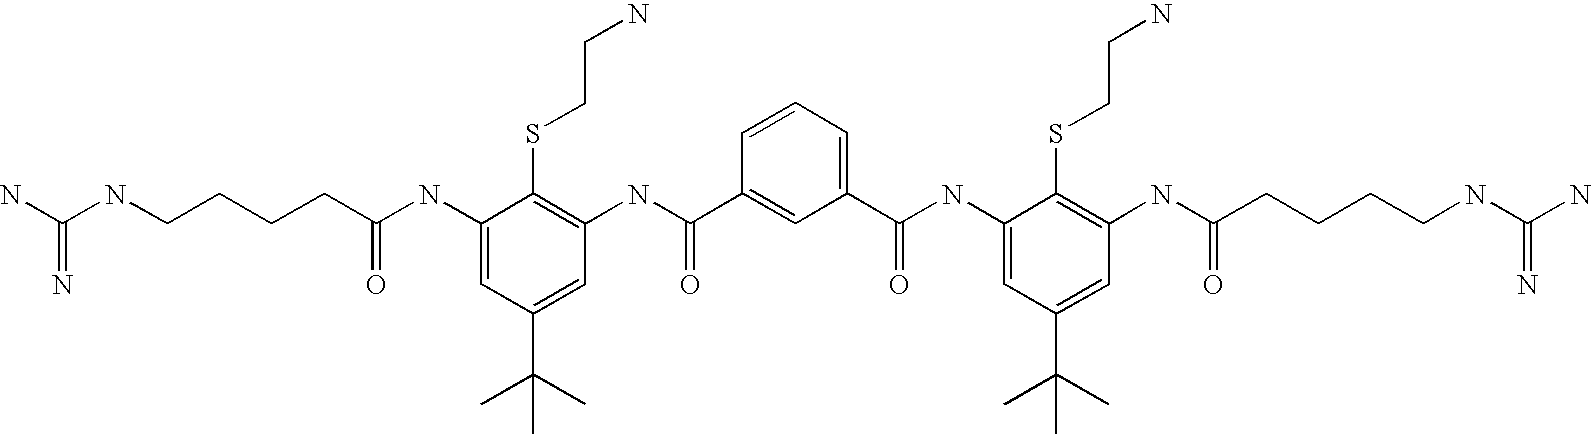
C1(NC(CCCCNC(N)=N)=O)=CC(C(C)(C)C)=CC(NC(C2=CC(C(=O)NC3=CC(C(C)(C)C)=CC(NC(CCCCNC(N)=N)=O)=C3SCCN)=CC=C2)=O)=C1SCCN
